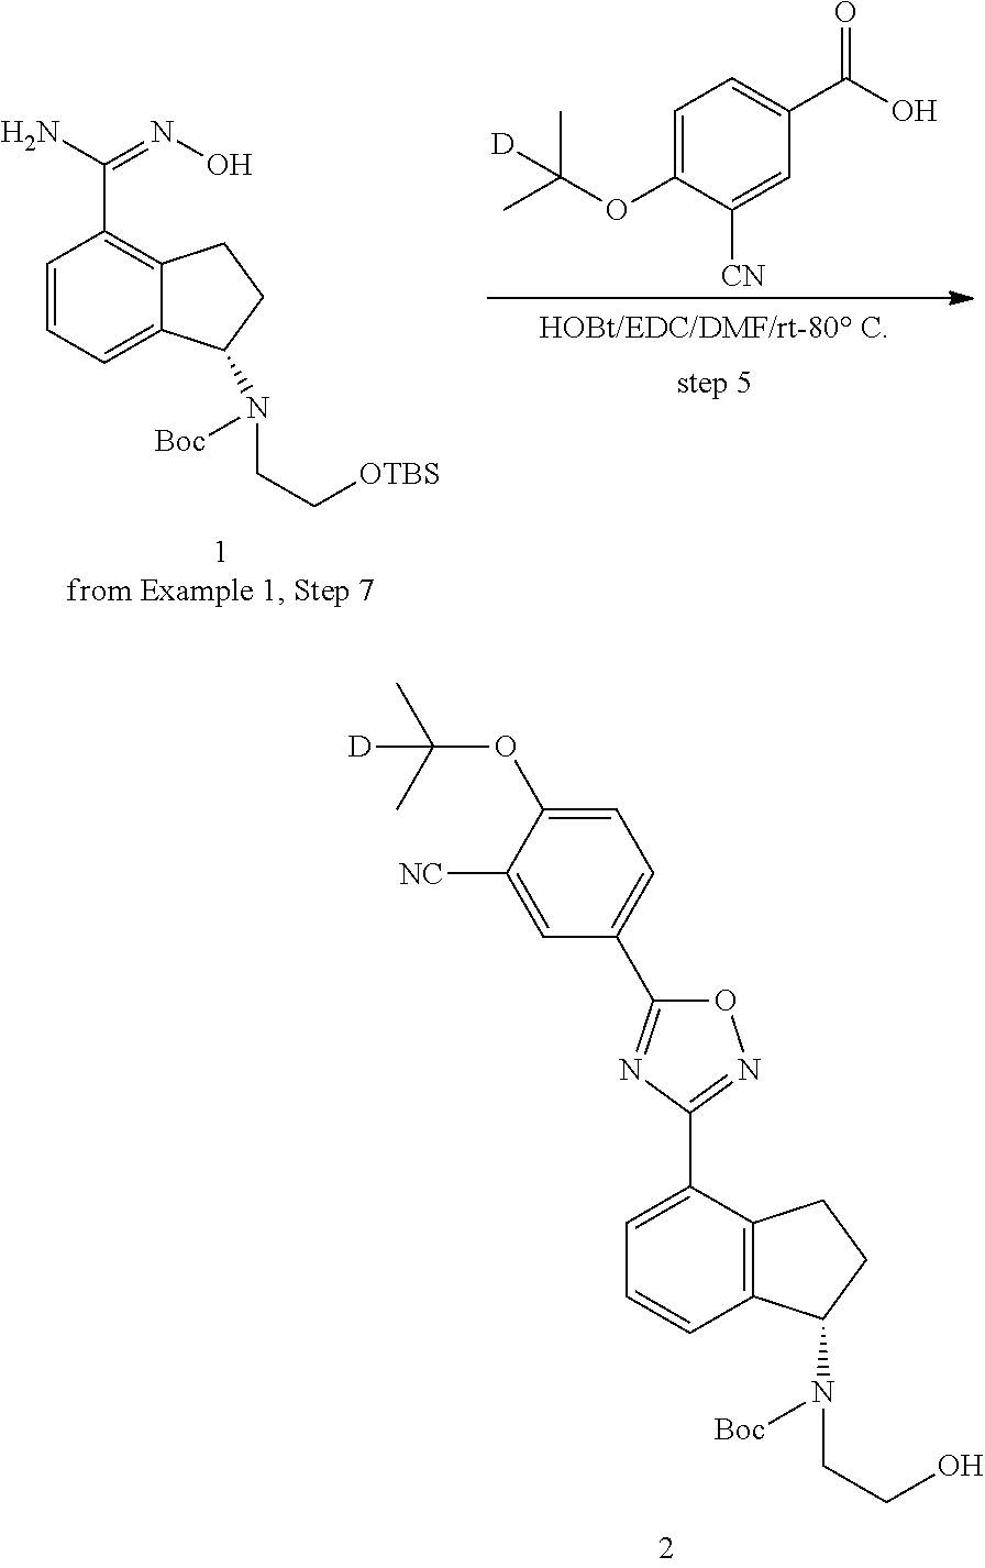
C1=C(OC(C)(C)[D])C([CN])=CC(C(O)=O)=C1.C1=CC=C2C(=C1C(N)=NO)CCC2N([Boc])CC[OTBS].C1=C(C2=NOC(C3=CC=C(OC(C)(C)[D])C([NC])=C3)=N2)C2=C(C=C1)C(N([Boc])CCO)CC2
